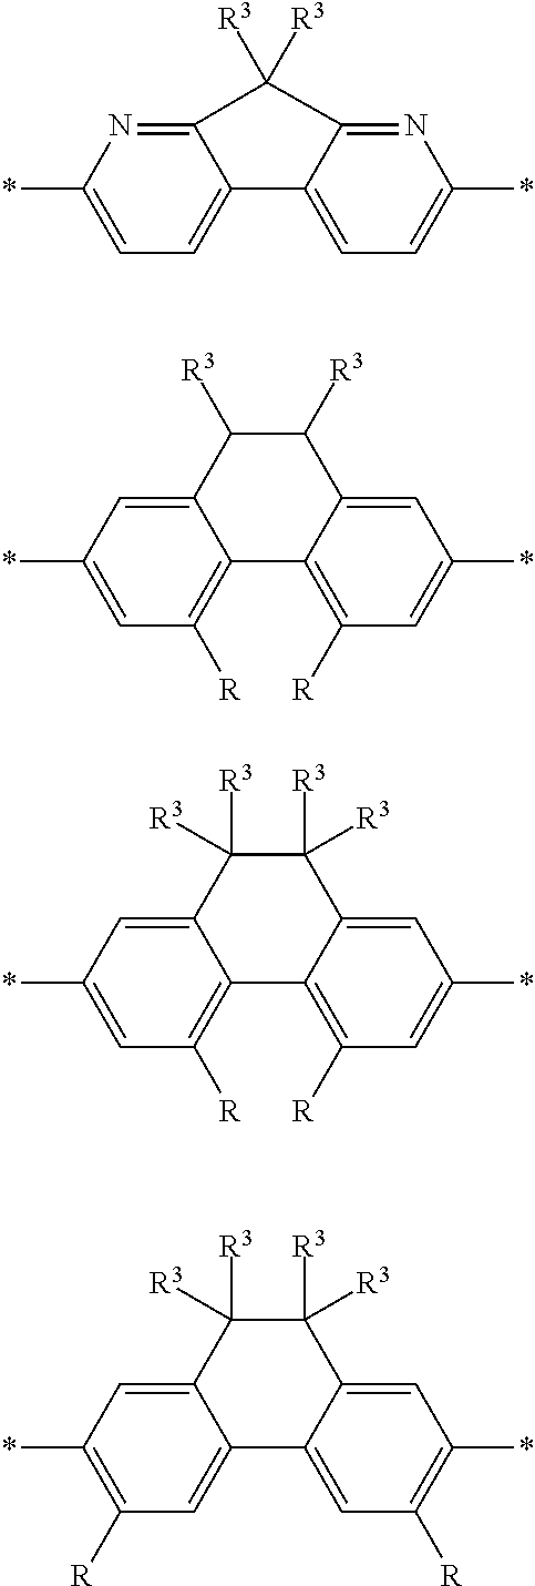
C12=CC=C(*)N=C1C([R3])([R3])C1=NC(*)=CC=C21.C12=C([R])C=C(*)C=C1C([R3])C([R3])C1=CC(*)=CC([R])=C21.C12=C([R])C=C(*)C=C1C([R3])([R3])C([R3])([R3])C1=CC(*)=CC([R])=C21.C12=CC([R])=C(*)C=C1C([R3])([R3])C([R3])([R3])C1=CC(*)=C([R])C=C21
